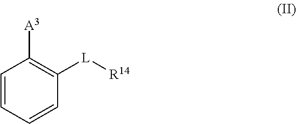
C1=CC=CC([L][R14])=C1[A3]
